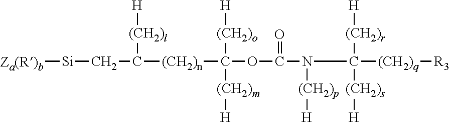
[Za(R)b][Si]CC([(CH2)n]C([(CH2)o][H])([(CH2)m][H])OC(N(C([(CH2)s][H])([(CH2)q][R3])[(CH2)r][H])[(CH2)p][H])=O)[(CH2)l][H]
